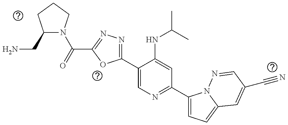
C1(C2=NN=C(C(=O)N3C(CN)CCC3)O2)=CN=C(C2=CC=C3N2N=CC(C#N)=C3)C=C1NC(C)C
